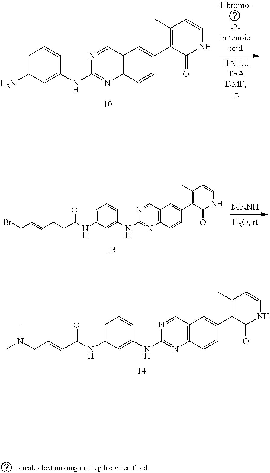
C12=C(C=NC(NC3=CC(NC(CCC=CCBr)=O)=CC=C3)=N1)C=C(C1=C(C)C=CNC1=O)C=C2.[Me2NH].C12=C(C=NC(NC3=CC(NC(C=CCN(C)C)=O)=CC=C3)=N1)C=C(C1=C(C)C=CNC1=O)C=C2.C12=C(C=NC(NC3=CC(N)=CC=C3)=N1)C=C(C1=C(C)C=CNC1=O)C=C2
